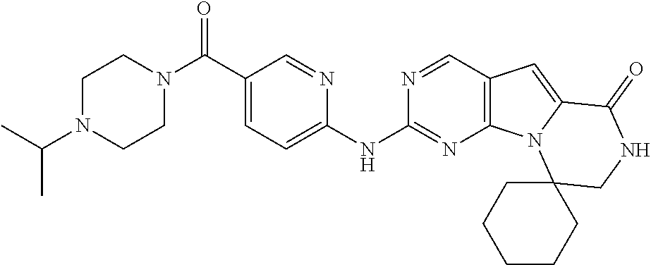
C(C1=CC=C(NC2=NC3=C(C=N2)C=C2N3C3(CNC2=O)CCCCC3)N=C1)(=O)N1CCN(C(C)C)CC1
